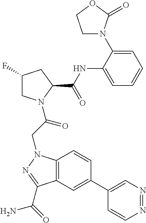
C12=C(C=C(C3=CN=NC=C3)C=C1)C(C(=O)N)=NN2CC(N1CC(F)CC1C(NC1=CC=CC=C1N1CCOC1=O)=O)=O
